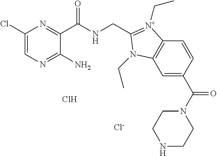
C1(Cl)=CN=C(N)C(C(NCC2=[N+](CC)C3=C(C=C(C(N4CCNCC4)=O)C=C3)N2CC)=O)=N1.Cl.[Cl-]
